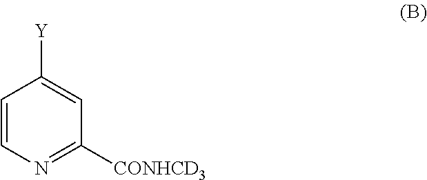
C1=CN=C([CONHCD3])C=C1[Y]
